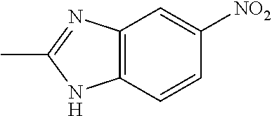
C12=C(C=CC([NO2])=C1)NC(C)=N2
